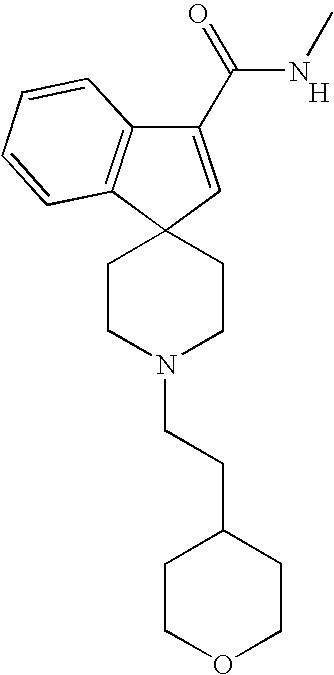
[H].C1(C(=O)NC)=CC2(C3=C1C=CC=C3)CCN(CCC1CCOCC1)CC2
